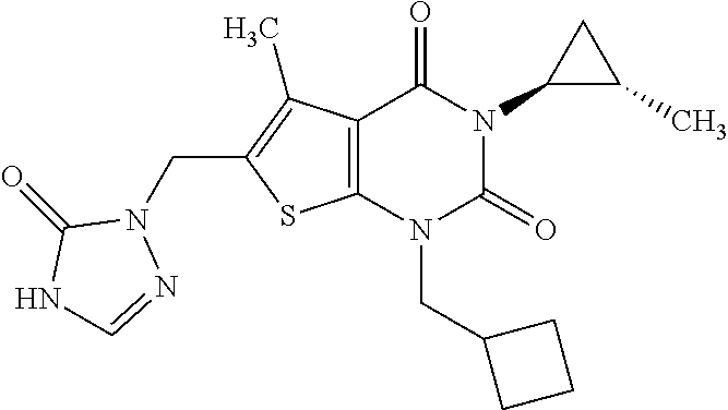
C12=C(N(CC3CCC3)C(=O)N(C3C(C)C3)C1=O)SC(CN1C(=O)NC=N1)=C2C
